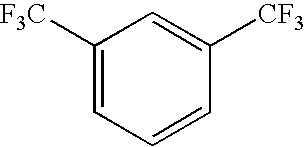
C1([F3C])=CC=CC([CF3])=C1
